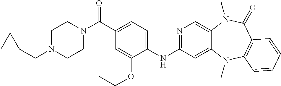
N1(C(C2=CC=C(NC3=NC=C4C(=C3)N(C)C3=C(C(=O)N4C)C=CC=C3)C(OCC)=C2)=O)CCN(CC2CC2)CC1
